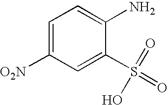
C1=C([O2N])C=C(S(=O)(=O)O)C(N)=C1
